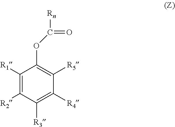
C1([R3])=C([R4])C([R5])=C(OC([Rn])=O)C([R1])=C1[R2]
